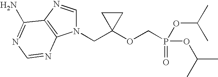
N1(CC2(OCP(OC(C)C)(OC(C)C)=O)CC2)C=NC2=C1N=CN=C2N
